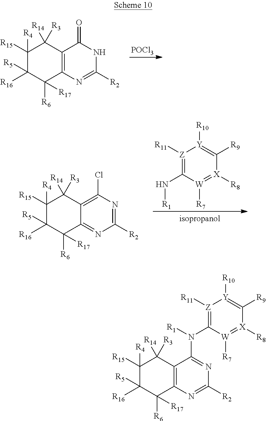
C12=C(C([R3])([R14])C([R4])([R15])C([R5])([R16])C1([R6])[R17])C(=O)NC([R2])=N2.[POCl3].C12=NC([R2])=NC(Cl)=C1C([R3])([R14])C([R4])([R15])C([R5])([R16])C2([R6])[R17].[Z]1([R11])=C(N[R1])[W]([R7])=[X]([R8])C([R9])=[Y]1[R10].C12=C(C([R3])([R14])C([R4])([R15])C([R5])([R16])C1([R6])[R17])C(N([R1])C1=[Z]([R11])[Y]([R10])=C([R9])[X]([R8])=[W]1[R7])=NC([R2])=N2
